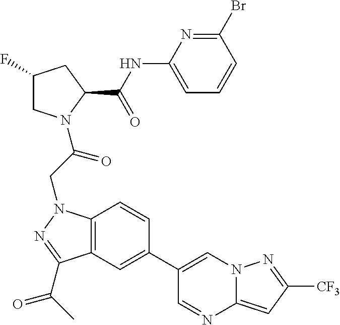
C1(F)CN(C(CN2C3=C(C(C(C)=O)=N2)C=C(C2=CN4C(=CC([CF3])=N4)N=C2)C=C3)=O)C(C(NC2=CC=CC(Br)=N2)=O)C1
